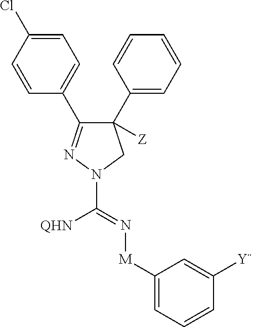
C1(C2=CC=CC=C2)([Z])C(C2=CC=C(Cl)C=C2)=NN(C(=N[M]C2=CC=CC([Y])=C2)[QHN])C1
